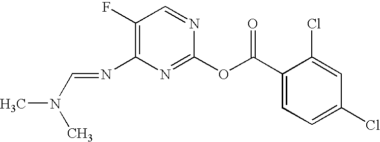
C1(F)=C(N=CN(C)C)N=C(OC(C2=CC=C(Cl)C=C2Cl)=O)N=C1
